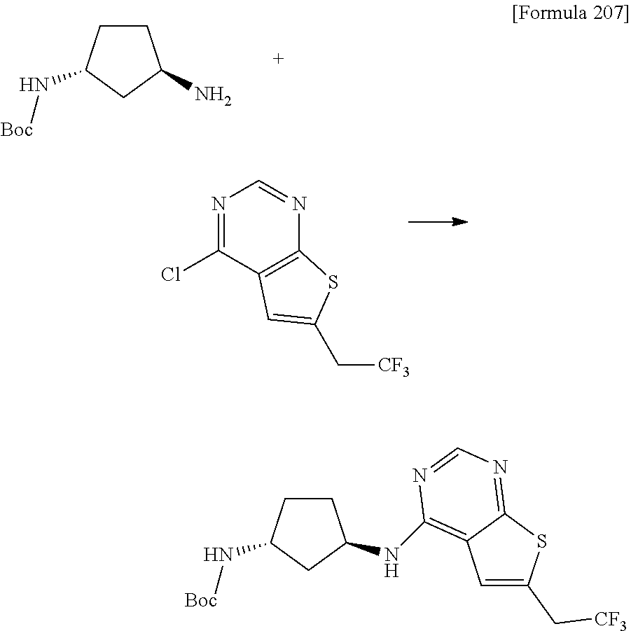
C1CC(N[Boc])CC1N.N1=C(Cl)C2=C(N=C1)SC(C[CF3])=C2.N1=CN=C2C(=C1NC1CCC(N[Boc])C1)C=C(C[CF3])S2
